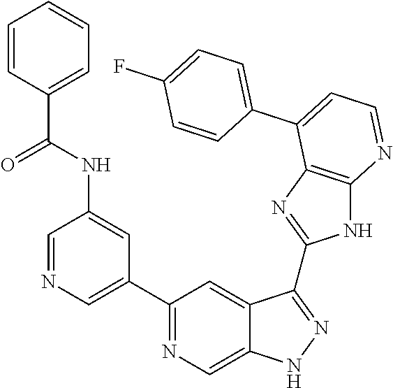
C1=NC=C(C2=NC=C3C(=C2)C(C2=NC4=C(N2)N=CC=C4C2=CC=C(F)C=C2)=NN3)C=C1NC(=O)C1=CC=CC=C1
